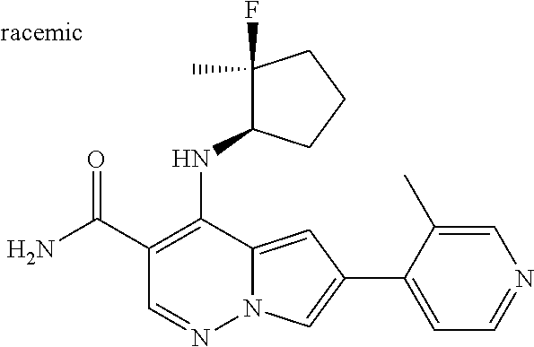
O=C(C1=C(NC2C(F)(C)CCC2)C2=CC(C3=CC=NC=C3C)=CN2N=C1)N
